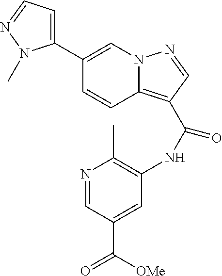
N1=CC(C([OMe])=O)=CC(NC(=O)C2=C3N(C=C(C4=CC=NN4C)C=C3)N=C2)=C1C
